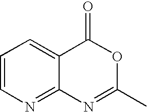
C1=CN=C2C(=C1)C(=O)OC(C)=N2
